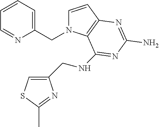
C1=CC2=C(N1CC1=CC=CC=N1)C(NCC1=CSC(C)=N1)=NC(N)=N2
